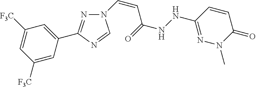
N1=C(C2=CC([F3C])=CC([F3C])=C2)N=CN1C=CC(NNC1=NN(C)C(=O)C=C1)=O
